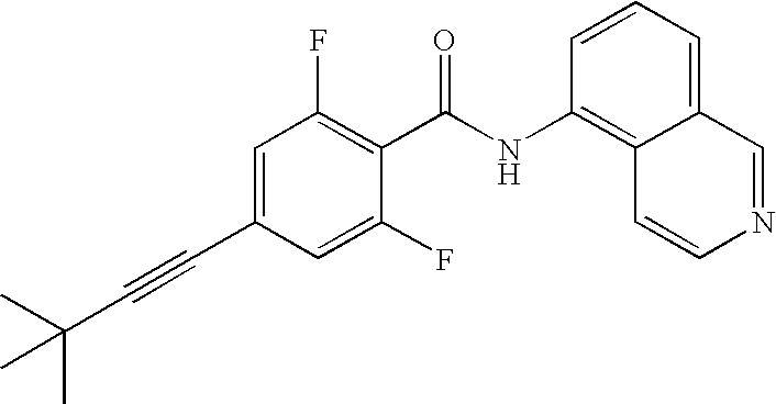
C1(C#CC(C)(C)C)=CC(F)=C(C(NC2=C3C(=CC=C2)C=NC=C3)=O)C(F)=C1
